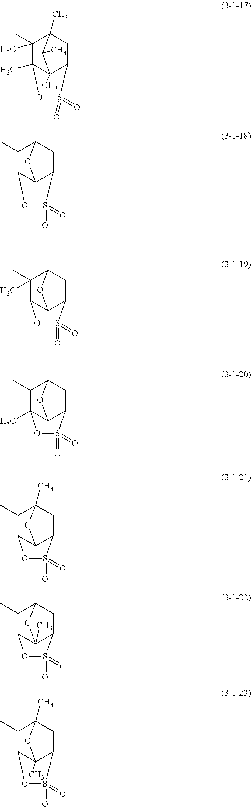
C1(C)(C)C2(C)C3(C)C(CC1(C)C3C)S(=O)(=O)O2.C1(C)C2C3C(CC1O3)S(=O)(=O)O2.C1(C)(C)C2C3C(CC1O3)S(=O)(=O)O2.C1(C)C2(C)C3C(CC1O3)S(=O)(=O)O2.C1(C)C2C3C(CC1(C)O3)S(=O)(=O)O2.C1(C)C2C3(C)C(CC1O3)S(=O)(=O)O2.C1(C)C2C3(C)C(CC1(C)O3)S(=O)(=O)O2
